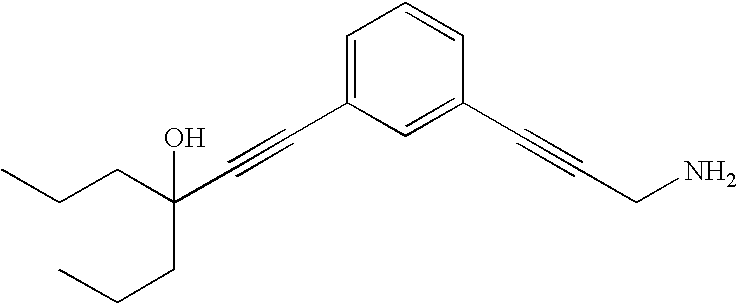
C(C#CC1=CC=CC(C#CCN)=C1)(CCC)(CCC)O
